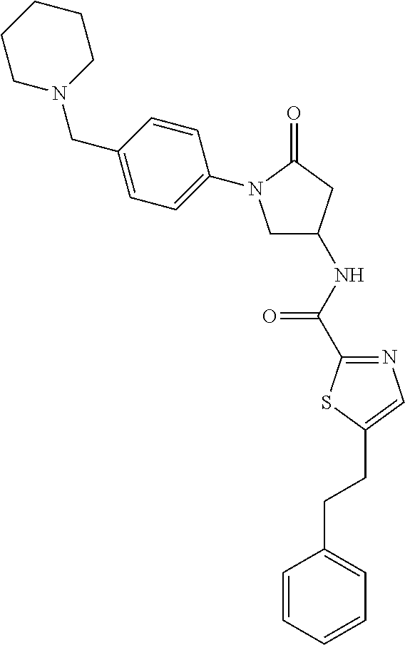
C1N(CC2=CC=C(N3CC(NC(=O)C4=NC=C(CCC5=CC=CC=C5)S4)CC3=O)C=C2)CCCC1
